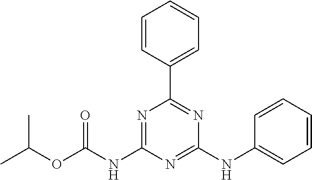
C1(C2=NC(NC3=CC=CC=C3)=NC(NC(OC(C)C)=O)=N2)=CC=CC=C1
